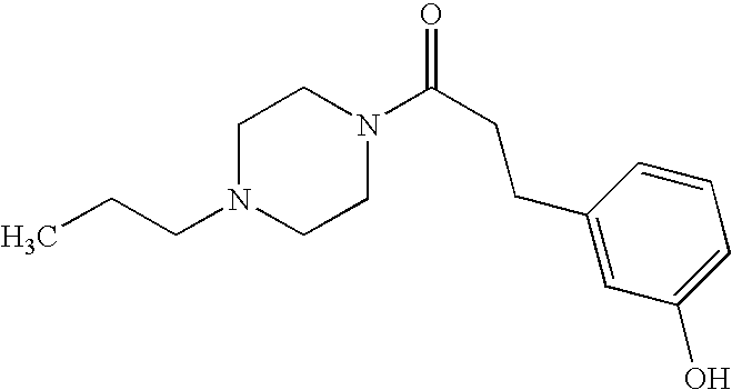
C(N1CCN(C(CCC2=CC(O)=CC=C2)=O)CC1)CC
